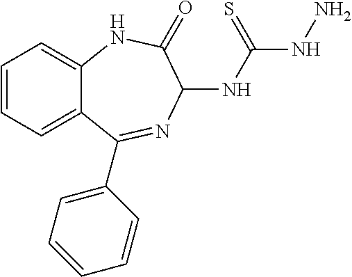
C1=CC=C2C(=C1)NC(=O)C(NC(NN)=S)N=C2C1=CC=CC=C1
